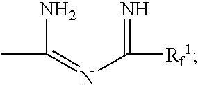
NC(=NC(=N)[Rf1])C
